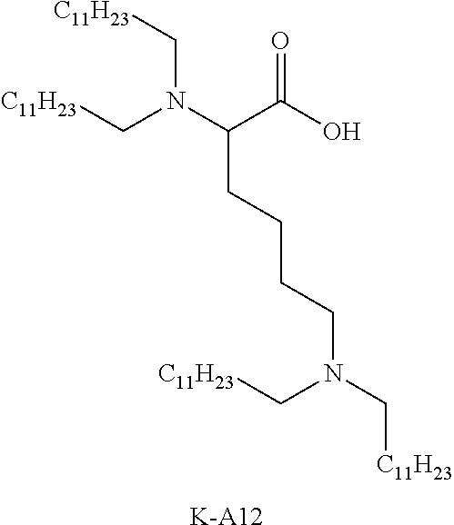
[K-A12].[C11H23]CN(C(CCCCN(C[C11H23])C[C11H23])C(=O)O)C[C11H23]
